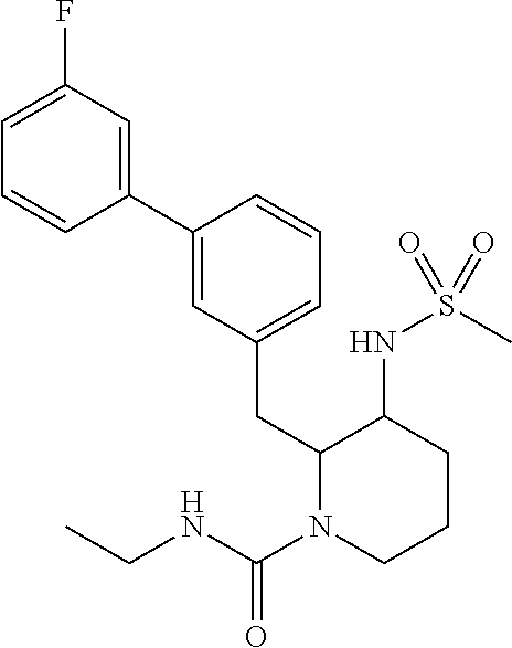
C1(C2=CC(CC3N(C(NCC)=O)CCCC3NS(C)(=O)=O)=CC=C2)=CC(F)=CC=C1
